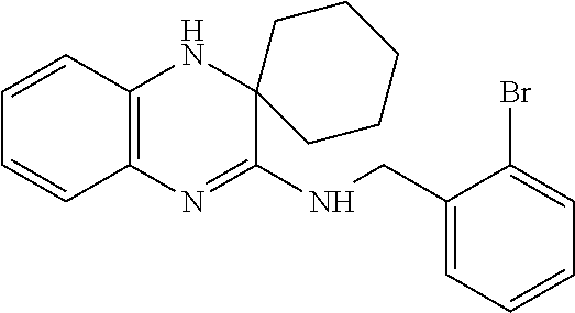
C1=CC2=C(C=C1)N=C(NCC1=CC=CC=C1Br)C1(N2)CCCCC1
